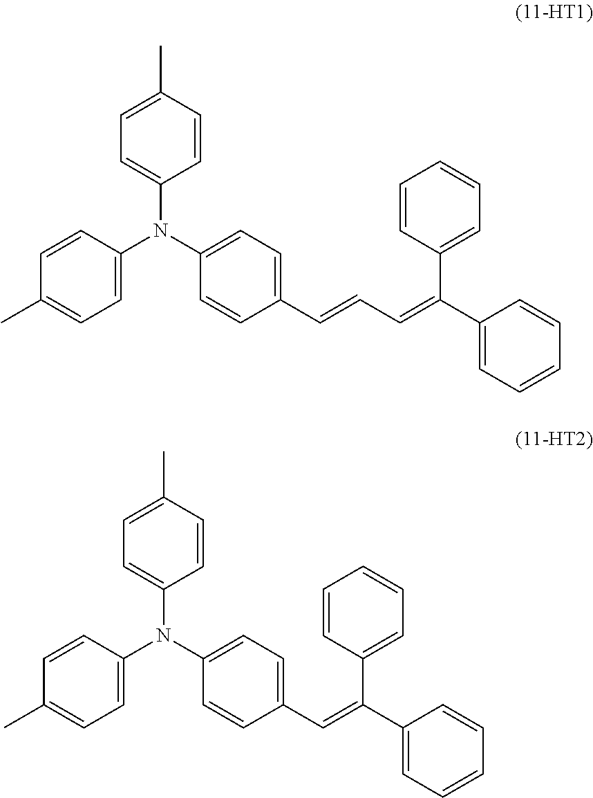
C1=CC(N(C2=CC=C(C=CC=C(C3=CC=CC=C3)C3=CC=CC=C3)C=C2)C2=CC=C(C)C=C2)=CC=C1C.C1=CC(N(C2=CC=C(C=C(C3=CC=CC=C3)C3=CC=CC=C3)C=C2)C2=CC=C(C)C=C2)=CC=C1C
